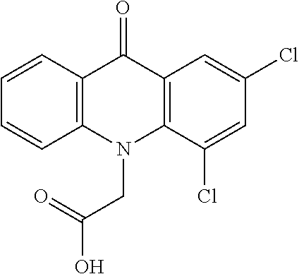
C12=C(N(CC(O)=O)C3=C(C1=O)C=C(Cl)C=C3Cl)C=CC=C2
